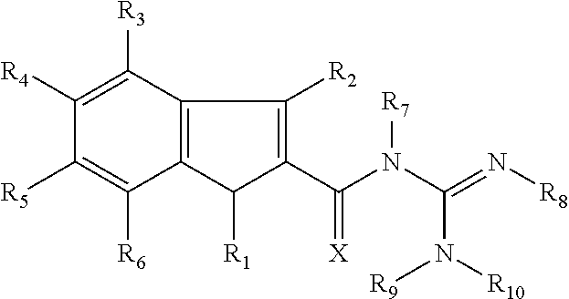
C12=C(C([R1])C(C(N(C(=N[R8])N([R10])[R9])[R7])=[X])=C1[R2])C([R6])=C([R5])C([R4])=C2[R3]
